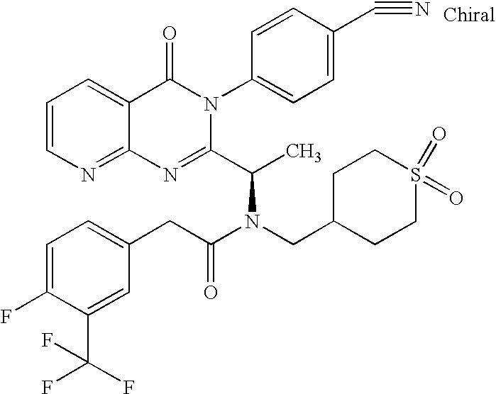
C12=NC=CC=C1C(=O)N(C1=CC=C(C#N)C=C1)C(C(C)N(CC1CCS(=O)(=O)CC1)C(CC1=CC=C(F)C(C(F)(F)F)=C1)=O)=N2
